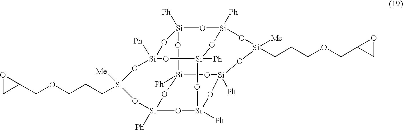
[Si]12([Ph])O[Si]3([Ph])O[Si]4([Ph])O[Si]([Ph])(O1)O[Si]1([Ph])O[Si]([Ph])(O[Si]([Ph])(O3)O[Si]([Ph])(O1)O[Si]([Me])(CCCOCC1OC1)O2)O[Si]([Me])(CCCOCC1CO1)O4
